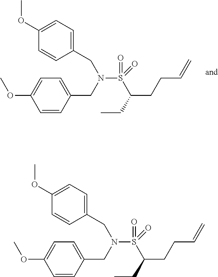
C(CCC=C)(CC)S(=O)(N(CC1=CC=C(OC)C=C1)CC1=CC=C(OC)C=C1)=O.C(CCC=C)(CC)S(=O)(N(CC1=CC=C(OC)C=C1)CC1=CC=C(OC)C=C1)=O
